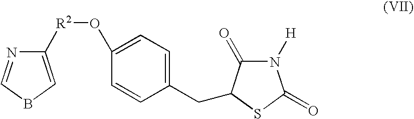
C1([R2]OC2=CC=C(CC3C(=O)N([H])C(=O)S3)C=C2)=CBC=N1
